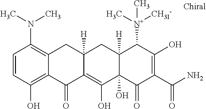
C12([H])C(O)(C(=O)C(C(N)=O)=C(O)C1[N+](C)([CH3I-])C)C(O)=C1C([H])(C2)CC2=C(N(C)C)C=CC(O)=C2C1=O
